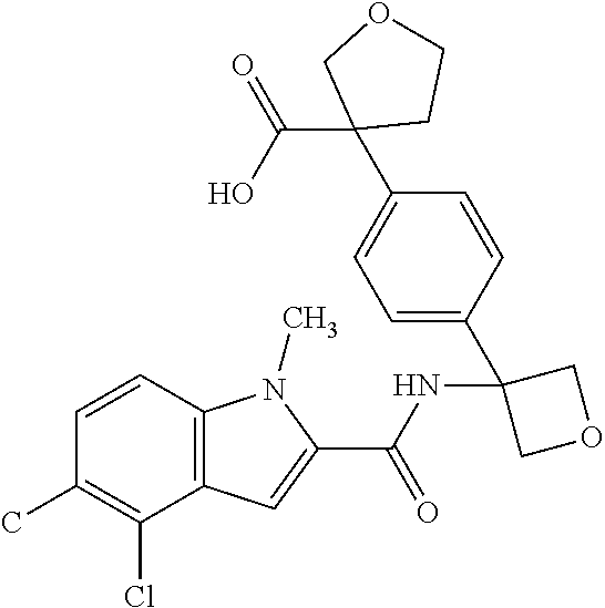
C12=C(C=CC(C)=C1Cl)N(C)C(C(NC1(C3=CC=C(C4(C(=O)O)CCOC4)C=C3)COC1)=O)=C2
